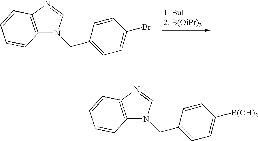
C12=C(N=CN1CC1=CC=C(Br)C=C1)C=CC=C2.C12=C(N=CN1CC1=CC=C([B(OH)2])C=C1)C=CC=C2
